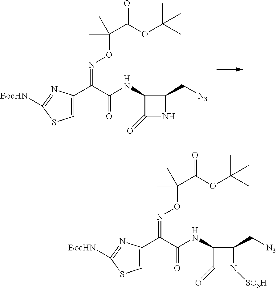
C1=C(C(C(NC2C(=O)NC2C[N3])=O)=NOC(C(OC(C)(C)C)=O)(C)C)N=C([BocHN])S1.C1=C(C(C(NC2C(=O)N([SO3H])C2C[N3])=O)=NOC(C(OC(C)(C)C)=O)(C)C)N=C([BocHN])S1
